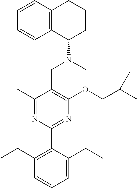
C1(C)=NC(C2=C(CC)C=CC=C2CC)=NC(OCC(C)C)=C1CN(C)C1CCCC2=C1C=CC=C2
